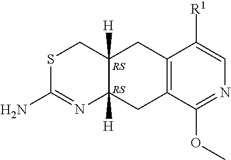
C12=C(C(OC)=NC=C1[R1])CC1([H])C([H])(C2)CSC(N)=N1.[RS].[RS]
